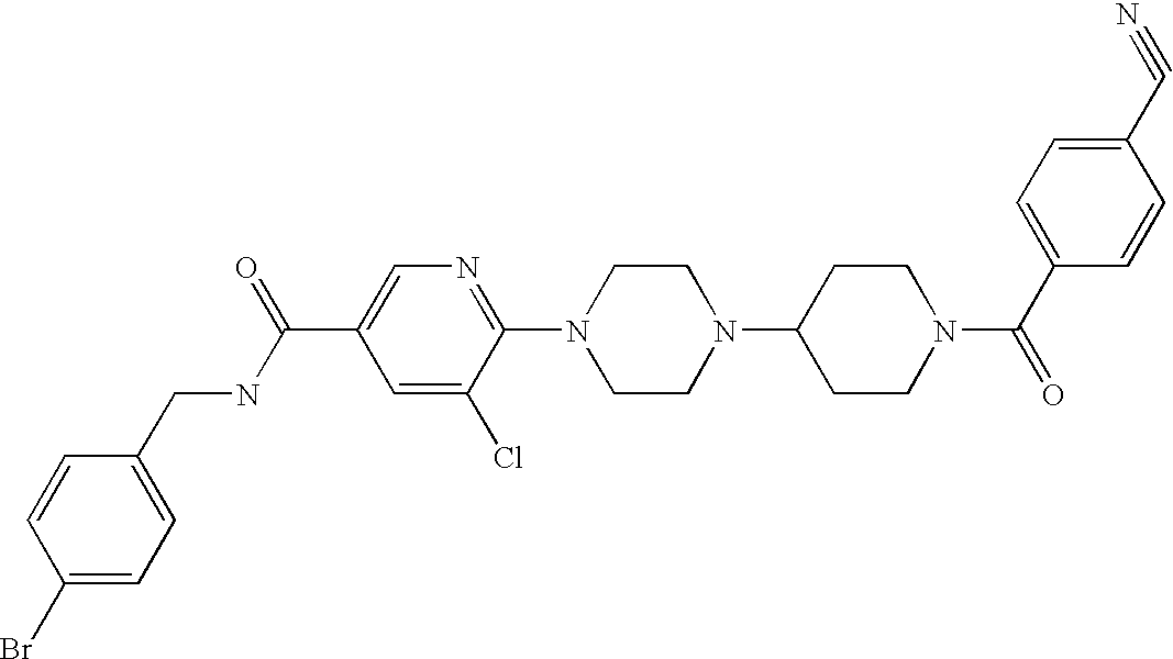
C1(C#N)=CC=C(C(N2CCC(N3CCN(C4=NC=C(C(NCC5=CC=C(Br)C=C5)=O)C=C4Cl)CC3)CC2)=O)C=C1
